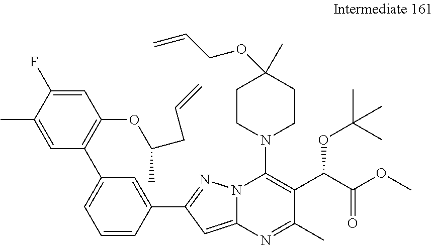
C1=C(F)C(C)=CC(C2=CC=CC(C3=NN4C(=C3)N=C(C)C(C(C(OC)=O)OC(C)(C)C)=C4N3CCC(C)(OCC=C)CC3)=C2)=C1OC(C)CC=C
